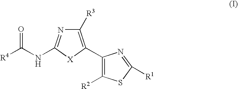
C1([R3])=C(C2=C([R2])SC([R1])=N2)[X]C(NC([R4])=O)=N1
